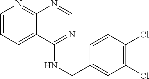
C1=CC=C2C(=N1)N=CN=C2NCC1=CC(Cl)=C(Cl)C=C1
